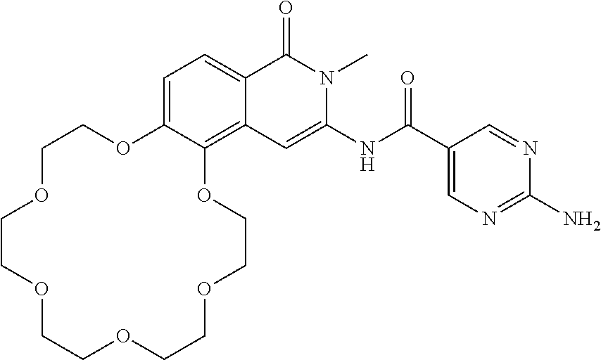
C1=C2C(=C3C(=C1)C(=O)N(C)C(NC(=O)C1=CN=C(N)N=C1)=C3)OCCOCCOCCOCCOCCO2
